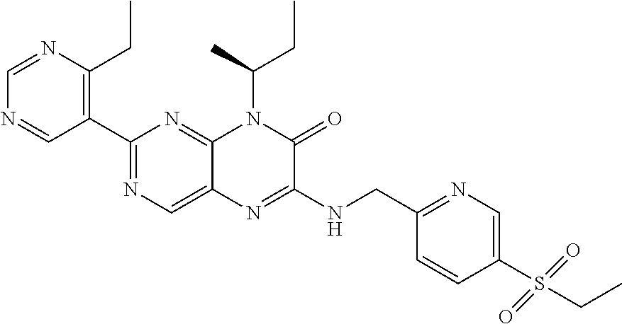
C1(C2=NC=C3C(=N2)N(C(C)CC)C(=O)C(NCC2=NC=C(S(CC)(=O)=O)C=C2)=N3)=C(CC)N=CN=C1
